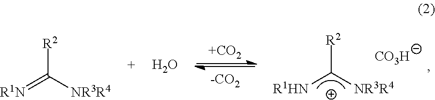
[+CO2].[R2]C([R1HN])[NR3R4].[CO3H].[R2]C(=[R1N])[NR3R4].O
